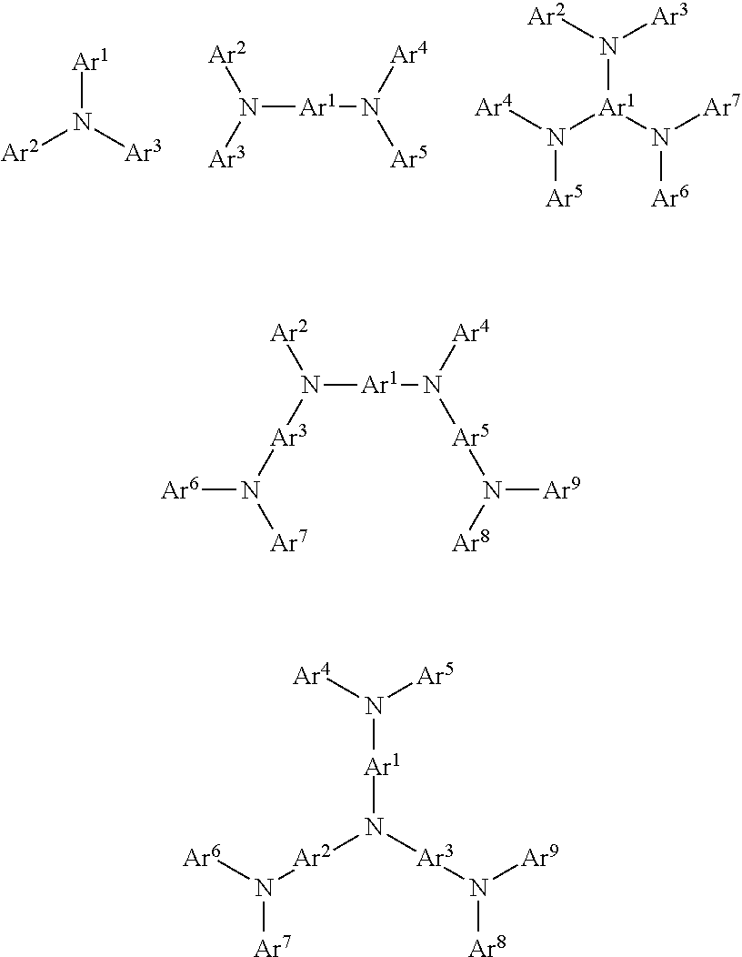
[Ar1]N([Ar3])[Ar2].N([Ar1]N([Ar4])[Ar5])([Ar2])[Ar3].[Ar4]N([Ar1](N([Ar2])[Ar3])N([Ar7])[Ar6])[Ar5].N([Ar1]N([Ar4])[Ar5]N([Ar8])[Ar9])([Ar2])[Ar3]N([Ar7])[Ar6].[Ar1](N([Ar3]N([Ar8])[Ar9])[Ar2]N([Ar7])[Ar6])N([Ar4])[Ar5]
